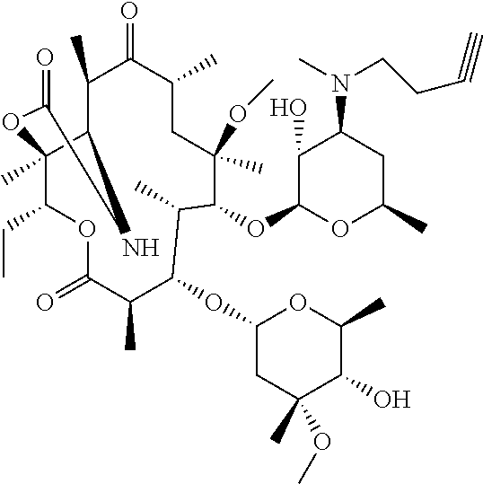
C1(C)C2C(C)(C(CC)OC(=O)C(C)C(OC3CC(C)(OC)C(O)C(C)O3)C(C)C(OC3OC(C)CC(N(C)CCC#C)C3O)C(C)(OC)CC(C)C1=O)OC(=O)N2
